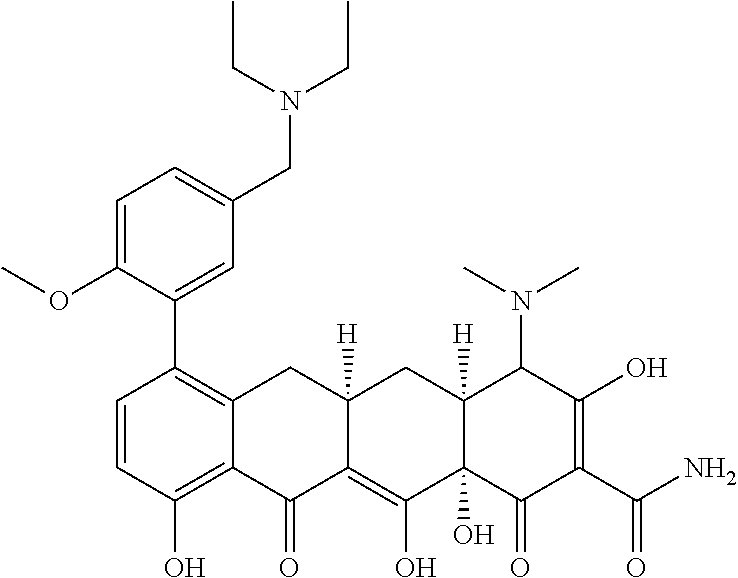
C1(C2=C3C(=C(O)C=C2)C(=O)C2=C(O)C4(O)C([H])(CC2([H])C3)C(N(C)C)C(O)=C(C(N)=O)C4=O)=CC(CN(CC)CC)=CC=C1OC
